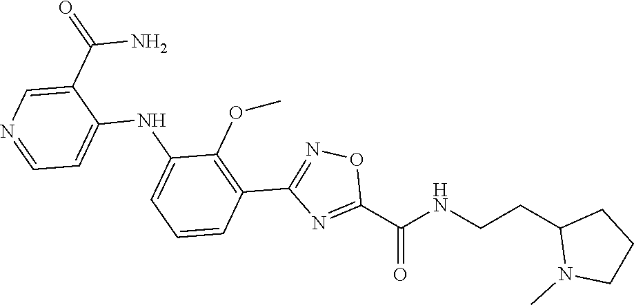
C1=CC=C(NC2=CC=NC=C2C(N)=O)C(OC)=C1C1=NOC(C(NCCC2N(C)CCC2)=O)=N1
